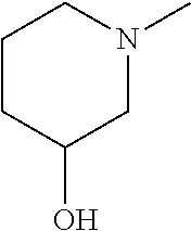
N1(C)CC(O)CCC1
